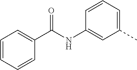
C1=CC=CC(C(NC2=CC(C)=CC=C2)=O)=C1
